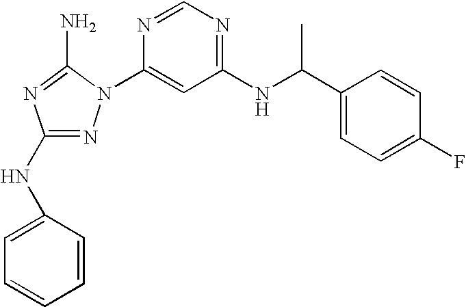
N1=C(NC2=CC=CC=C2)N=C(N)N1C1=CC(NC(C2=CC=C(F)C=C2)C)=NC=N1
